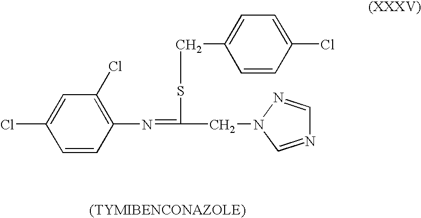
C1=CC(N=C(SCC2=CC=C(Cl)C=C2)CN2N=CN=C2)=C(Cl)C=C1Cl
